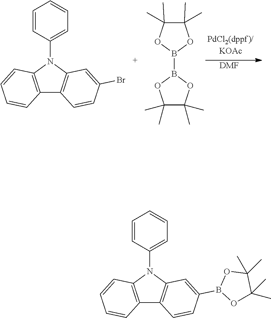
C1=CC(N2C3=C(C4=C2C=C(Br)C=C4)C=CC=C3)=CC=C1.B1(B2OC(C)(C)C(C)(C)O2)OC(C)(C)C(C)(C)O1.[DMF].C1=CC(N2C3=C(C4=C2C=C(B2OC(C)(C)C(C)(C)O2)C=C4)C=CC=C3)=CC=C1
